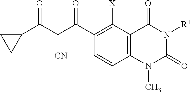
C12=C(C([X])=C(C(C(C(C3CC3)=O)[CN])=O)C=C1)C(=O)N([R1])C(=O)N2C
